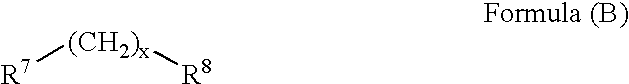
[R7][(CH2)x][R8]
